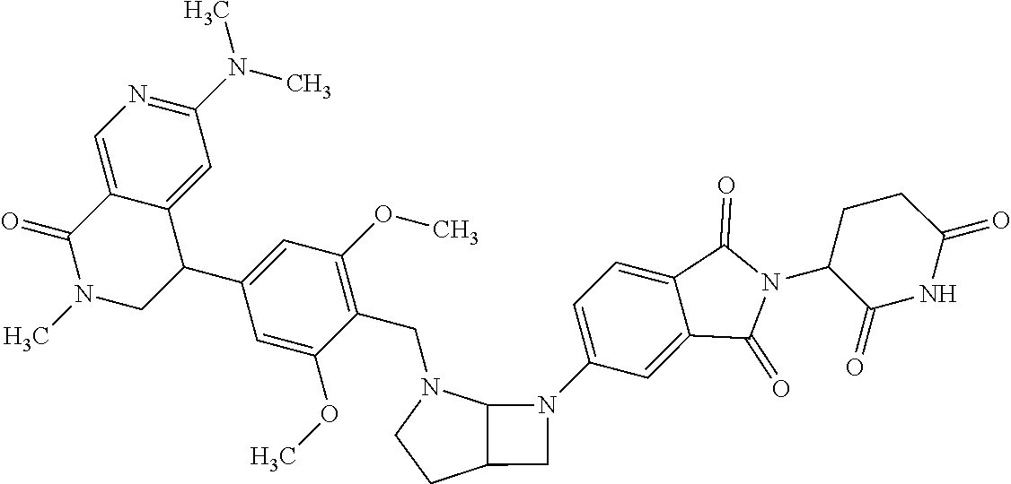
N1(C)CC(C2=CC(OC)=C(CN3CCC4C3N(C3=CC=C5C(=C3)C(=O)N(C3C(=O)NC(=O)CC3)C5=O)C4)C(OC)=C2)C2=CC(N(C)C)=NC=C2C1=O
